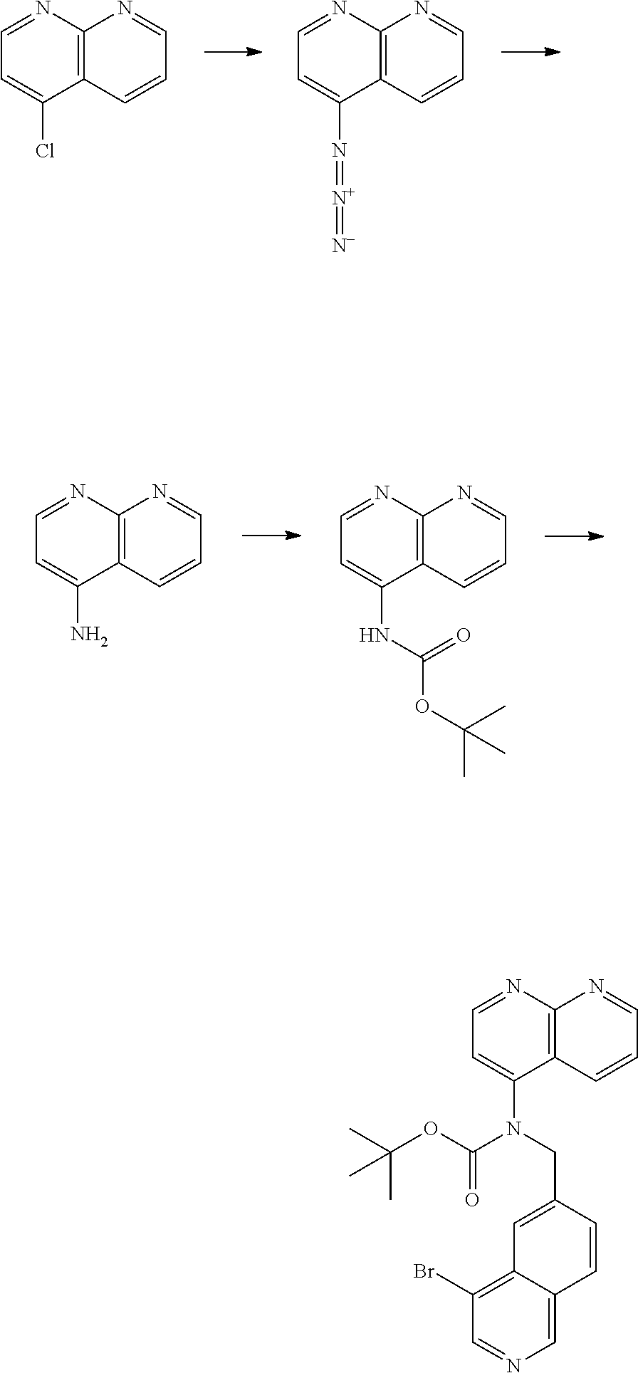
C1=NC2=C(C(Cl)=C1)C=CC=N2.C1=NC2=C(C(N=[N+]=[N-])=C1)C=CC=N2.C1=NC2=C(C(NC(=O)OC(C)(C)C)=C1)C=CC=N2.C1=NC2=C(C(N)=C1)C=CC=N2.C1=NC2=C(C(N(CC3=CC4=C(Br)C=NC=C4C=C3)C(=O)OC(C)(C)C)=C1)C=CC=N2
